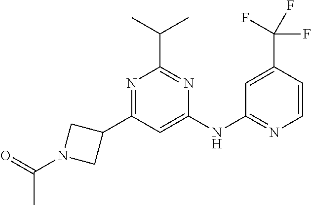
C1(NC2=NC=CC(C(F)(F)F)=C2)=CC(C2CN(C(=O)C)C2)=NC(C(C)C)=N1
